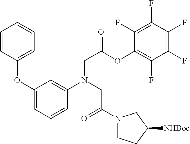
C1=CC(OC2=CC=CC(N(CC(N3CCC([NHBoc])C3)=O)CC(=O)OC3=C(F)C(F)=C(F)C(F)=C3F)=C2)=CC=C1
